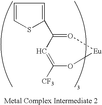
C1([CF3])=CC(C2=CC=CS2)=O[Eu]O1
